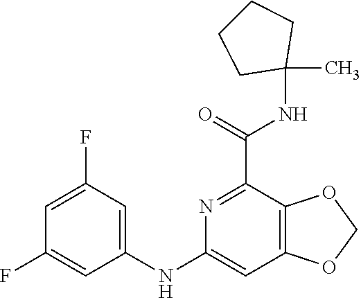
C1=C(F)C=C(NC2=CC3=C(C(C(=O)NC4(C)CCCC4)=N2)OCO3)C=C1F
